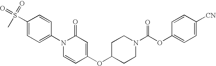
C1(S(C)(=O)=O)=CC=C(N2C=CC(OC3CCN(C(=O)OC4=CC=C([CN])C=C4)CC3)=CC2=O)C=C1
